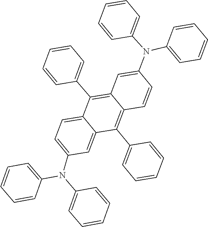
C1=CC(C2=C3C=C(N(C4=CC=CC=C4)C4=CC=CC=C4)C=CC3=C(C3=CC=CC=C3)C3=CC(N(C4=CC=CC=C4)C4=CC=CC=C4)=CC=C23)=CC=C1
